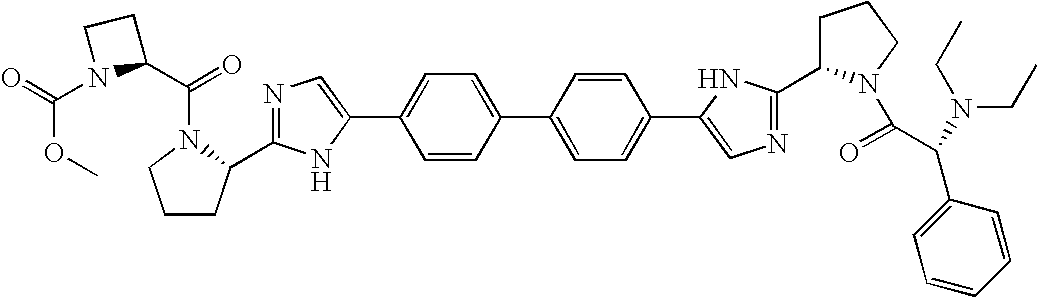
C1=CC(C2=CC=C(C3=CN=C(C4CCCN4C(=O)C(C4=CC=CC=C4)N(CC)CC)N3)C=C2)=CC=C1C1=CN=C(C2CCCN2C(C2CCN2C(=O)OC)=O)N1
